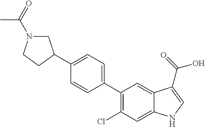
C1(C2=CC=C(C3CN(C(=O)C)CC3)C=C2)=C(Cl)C=C2C(=C1)C(C(=O)O)=CN2
